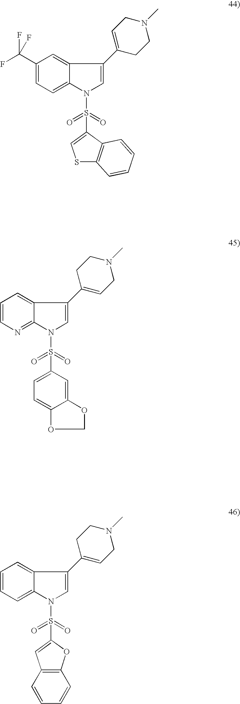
C1(C(F)(F)F)=CC=C2C(=C1)C(C1=CCN(C)CC1)=CN2S(=O)(=O)C1=CSC2=C1C=CC=C2.C1=CN=C2C(=C1)C(C1=CCN(C)CC1)=CN2S(=O)(=O)C1=CC=C2C(=C1)OCO2.C1=CC=C2C(=C1)C(C1=CCN(C)CC1)=CN2S(=O)(=O)C1=CC2=C(O1)C=CC=C2
